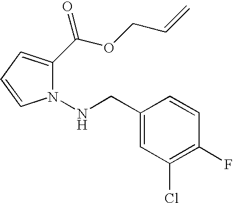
N1(NCC2=CC(Cl)=C(F)C=C2)C(C(OCC=C)=O)=CC=C1
